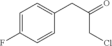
C1=C(F)C=CC(CC(=O)CCl)=C1
